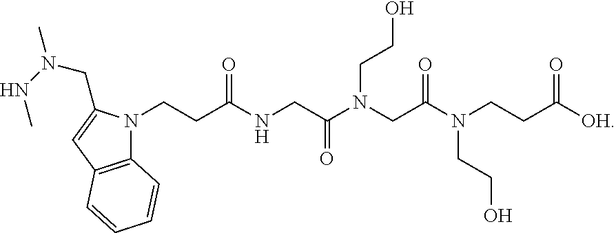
N1(CCC(NCC(N(CC(N(CCC([OH])=O)CCO)=O)CCO)=O)=O)C2=C(C=C1CN(NC)C)C=CC=C2
